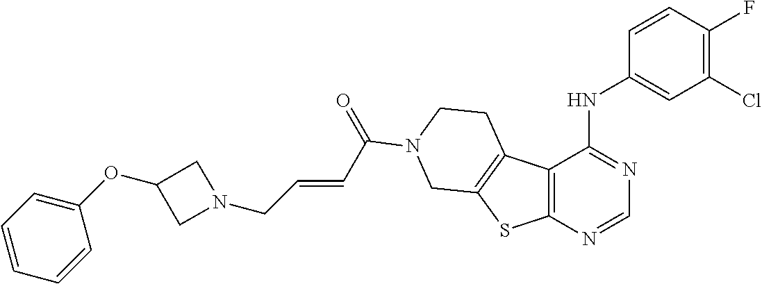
C12=C(N=CN=C1NC1=CC(Cl)=C(F)C=C1)SC1=C2CCN(C(=O)C=CCN2CC(OC3=CC=CC=C3)C2)C1
